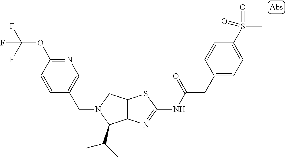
C12=C(N=C(NC(CC3=CC=C(S(C)(=O)=O)C=C3)=O)S1)C(C(C)C)N(CC1=CN=C(OC(F)(F)F)C=C1)C2
